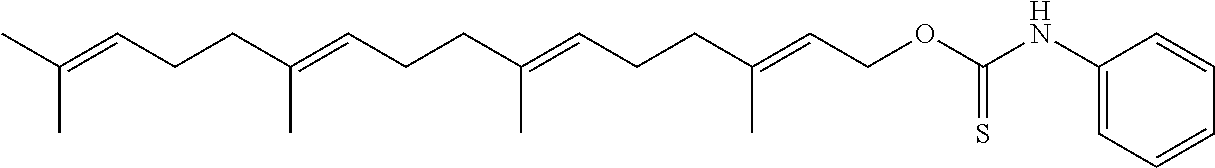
C(=CCCC(=CCCC(=CCOC(NC1=CC=CC=C1)=S)C)C)(C)CCC=C(C)C
